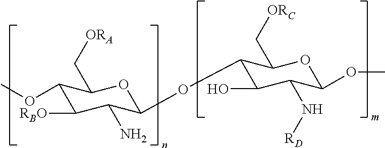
C1(OC)C([RBO])C(N)C(OC2C(O)C(N[RD])C(OC)OC2C[ORC])OC1C[ORA]
